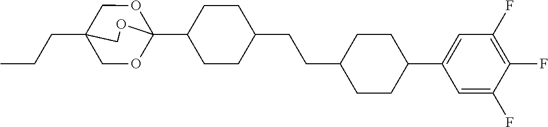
CCCC12COC(C3CCC(CCC4CCC(C5=CC(F)=C(F)C(F)=C5)CC4)CC3)(OC1)OC2
